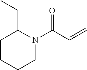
C1CCCN(C(C=C)=O)C1CC
